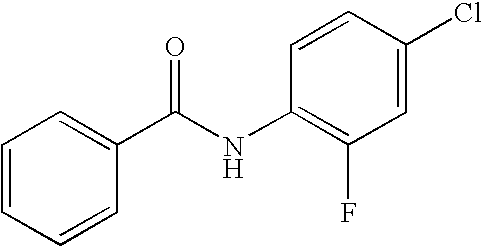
C1=CC=CC(C(NC2=C(F)C=C(Cl)C=C2)=O)=C1
